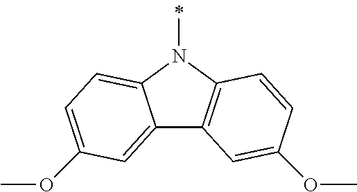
C12=CC(OC)=CC=C1N(C)C1=C2C=C(OC)C=C1
